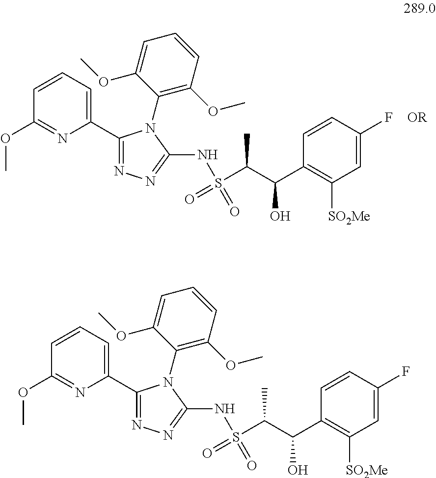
C1(C2=NN=C(NS(=O)(C(C(C3=C([SO2Me])C=C(F)C=C3)O)C)=O)N2C2=C(OC)C=CC=C2OC)=CC=CC(OC)=N1.C1(C2=NN=C(NS(=O)(C(C(C3=C([SO2Me])C=C(F)C=C3)O)C)=O)N2C2=C(OC)C=CC=C2OC)=CC=CC(OC)=N1
